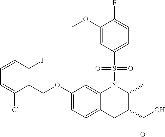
O(C1=CC=C2C(=C1)N(S(=O)(=O)C1=CC=C(F)C(OC)=C1)C(C)C(C(O)=O)C2)CC1=C(F)C=CC=C1Cl
